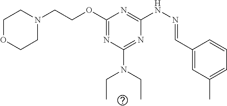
C1N(CCOC2=NC(N(CC)CC)=NC(NN=CC3=CC(C)=CC=C3)=N2)CCOC1
